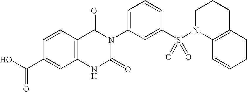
C1=CC2=C(C=C1C(O)=O)NC(=O)N(C1=CC=CC(S(N3C4=C(CCC3)C=CC=C4)(=O)=O)=C1)C2=O
